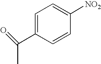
C1=CC([NO2])=CC=C1C(C)=O
